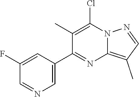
C1=C(C2=NC3=C(C)C=NN3C(Cl)=C2C)C=C(F)C=N1
